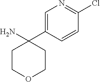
C1COCCC1(C1=CN=C(Cl)C=C1)N
